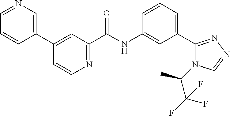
C1(C2=CN=CC=C2)=CC(C(NC2=CC(C3=NN=CN3C(C(F)(F)F)C)=CC=C2)=O)=NC=C1
